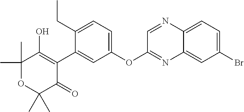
C1(C2=CC(OC3=NC4=CC(Br)=CC=C4N=C3)=CC=C2CC)=C(O)C(C)(C)OC(C)(C)C1=O
